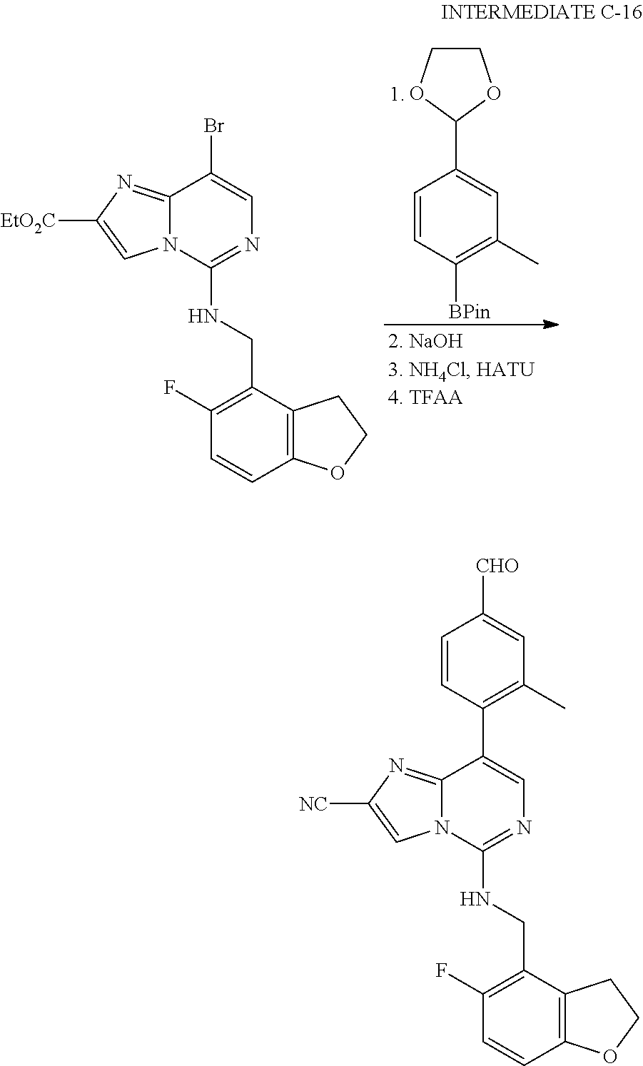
C12=NC([EtO2C])=CN1C(NCC1=C(F)C=CC3=C1CCO3)=NC=C2Br.C1COC(C2=CC(C)=C([BPin])C=C2)O1.C12=NC([NC])=CN1C(NCC1=C(F)C=CC3=C1CCO3)=NC=C2C1=C(C)C=C([CHO])C=C1
